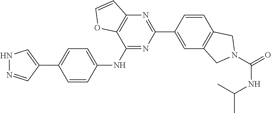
N1=C(NC2=CC=C(C3=CNN=C3)C=C2)C2=C(N=C1C1=CC3=C(C=C1)CN(C(=O)NC(C)C)C3)C=CO2
